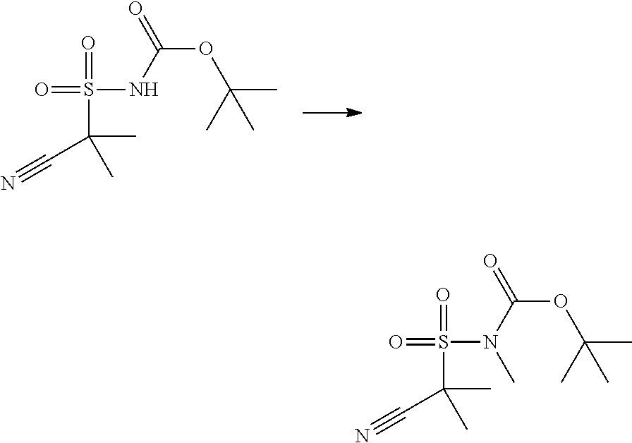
O=S(=O)(NC(OC(C)(C)C)=O)C(C)(C)C#N.O=S(=O)(N(C(OC(C)(C)C)=O)C)C(C)(C)C#N
